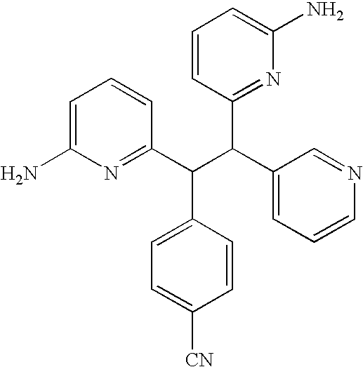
C1=C(N)N=C(C(C(C2=CC=CN=C2)C2=NC(N)=CC=C2)C2=CC=C([CN])C=C2)C=C1
